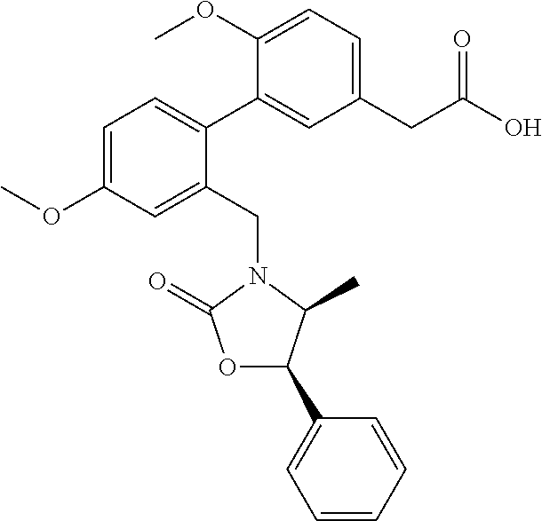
C1=C(OC)C=C(CN2C(C)C(C3=CC=CC=C3)OC2=O)C(C2=CC(CC(O)=O)=CC=C2OC)=C1
